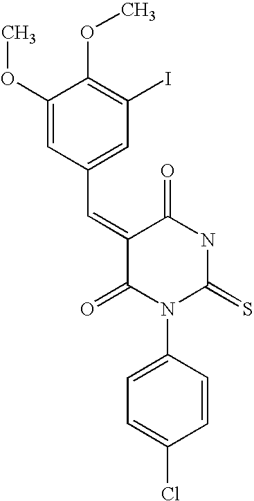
C1(OC)=CC(C=C2C(=O)N(C3=CC=C(Cl)C=C3)C(=S)NC2=O)=CC(I)=C1OC
